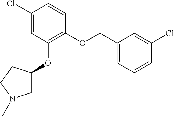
C1(Cl)=CC(OC2CN(C)CC2)=C(OCC2=CC=CC(Cl)=C2)C=C1
